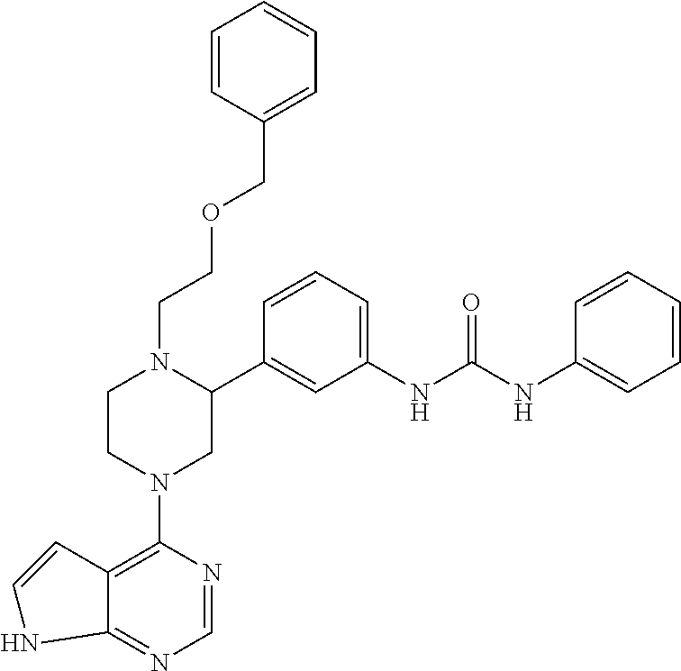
C12=C(N3CC(C4=CC(NC(NC5=CC=CC=C5)=O)=CC=C4)N(CCOCC4=CC=CC=C4)CC3)N=CN=C1NC=C2
